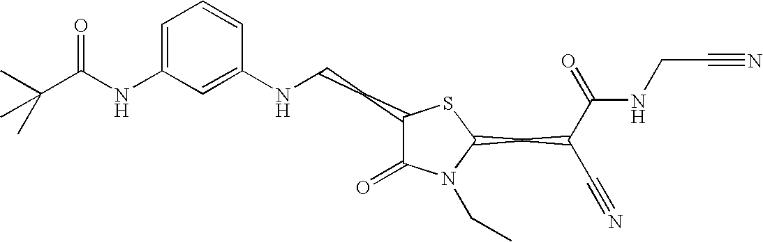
C1=C(NC(C(C)(C)C)=O)C=C(NCCC2C(=O)N(CC)C(CC(C#N)C(=O)NCC#N)S2)C=C1
